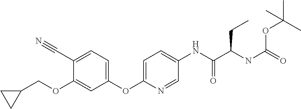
C1(C#N)=CC=C(OC2=CC=C(NC(=O)C(NC(=O)OC(C)(C)C)CC)C=N2)C=C1OCC1CC1
